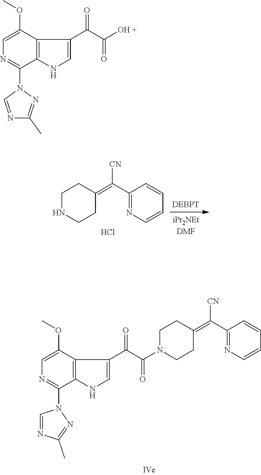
C1NCCC(=C(C2=NC=CC=C2)[CN])C1.Cl.C12=C(NC=C1C(C(=O)N1CCC(=C(C3=NC=CC=C3)[CN])CC1)=O)C(N1C=NC(C)=N1)=NC=C2OC.C12=C(NC=C1C(C([OH +])=O)=O)C(N1C=NC(C)=N1)=NC=C2OC
